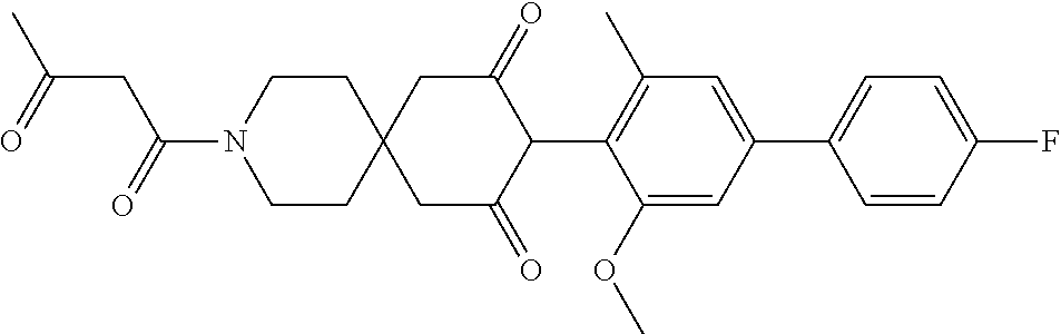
C1(OC)=CC(C2=CC=C(F)C=C2)=CC(C)=C1C1C(=O)CC2(CC1=O)CCN(C(CC(C)=O)=O)CC2
